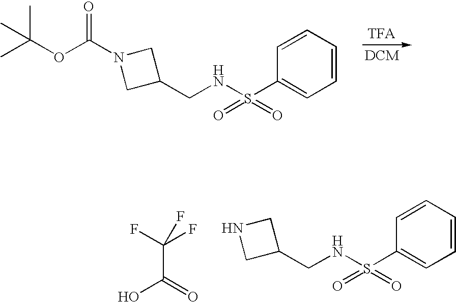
C(C(=O)O)(F)(F)F.C1(CNS(C2=CC=CC=C2)(=O)=O)CNC1.C1(CNS(C2=CC=CC=C2)(=O)=O)CN(C(OC(C)(C)C)=O)C1
